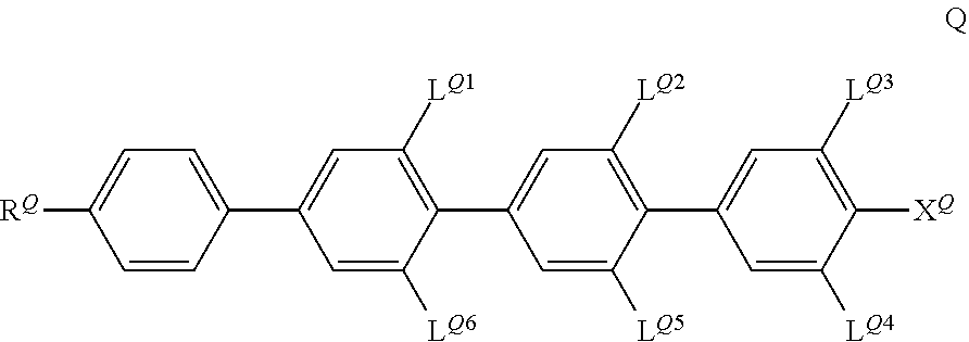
C1=C([RQ])C=CC(C2=CC([LQ1])=C(C3=CC([LQ2])=C(C4=CC([LQ3])=C([XQ])C([LQ4])=C4)C([LQ5])=C3)C([LQ6])=C2)=C1
